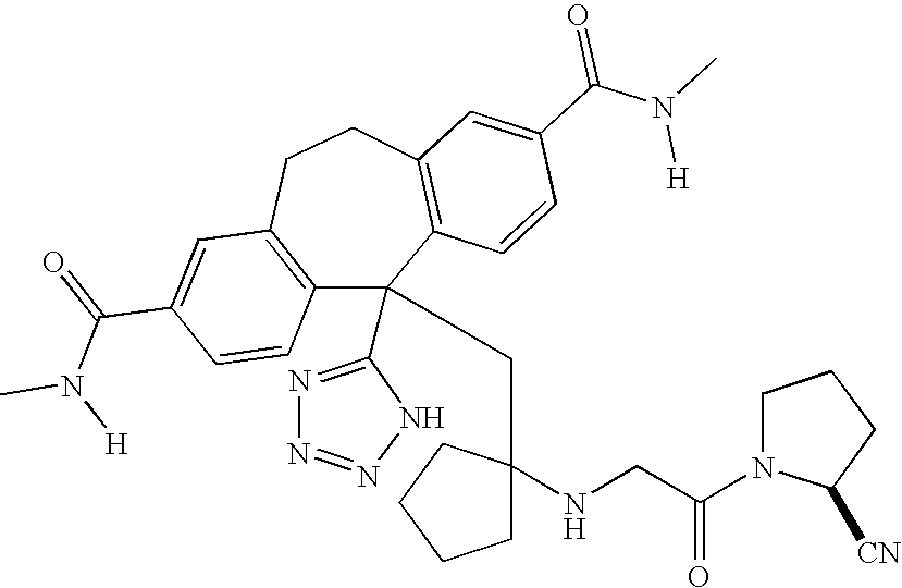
C1(C(=O)N(C)[H])=CC2=C(C=C1)C(C1=NN=NN1)(CC1(NCC(N3C([CN])CCC3)=O)CCCC1)C1=C(CC2)C=C(C(N(C)[H])=O)C=C1
